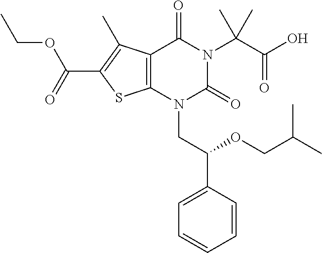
C12=C(N(CC(C3=CC=CC=C3)OCC(C)C)C(=O)N(C(C(O)=O)(C)C)C1=O)SC(C(=O)OCC)=C2C
